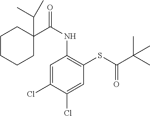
C1=C(Cl)C(Cl)=CC(SC(C(C)(C)C)=O)=C1NC(=O)C1(C(C)C)CCCCC1
